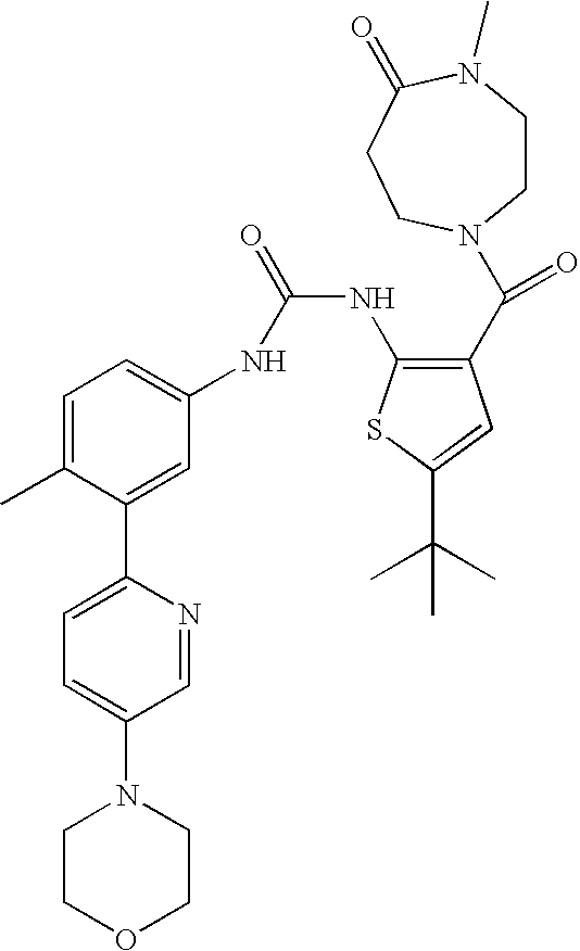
C1COCCN1C1=CC=C(C2=CC(NC(=O)NC3=C(C(=O)N4CCN(C)C(=O)CC4)C=C(C(C)(C)C)S3)=CC=C2C)N=C1
